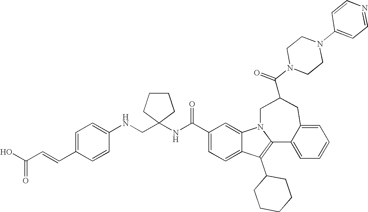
C1(C(NC2(CNC3=CC=C(C=CC(O)=O)C=C3)CCCC2)=O)=CC=C2C(=C1)N1C(=C2C2CCCCC2)C2=CC=CC=C2CC(C(N2CCN(C3=CC=NC=C3)CC2)=O)C1
